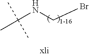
C(NCBr)(C)(C)C
